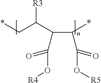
[R3]C(C(C(*)C(O[R5])=O)C(O[R4])=O)C*
